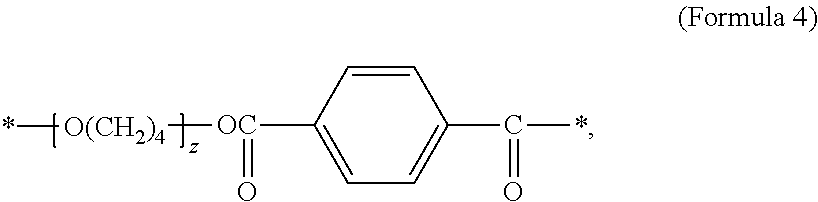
[OC](=O)(C1=CC=C(C(=O)*)C=C1)[O(CH2)4]*
